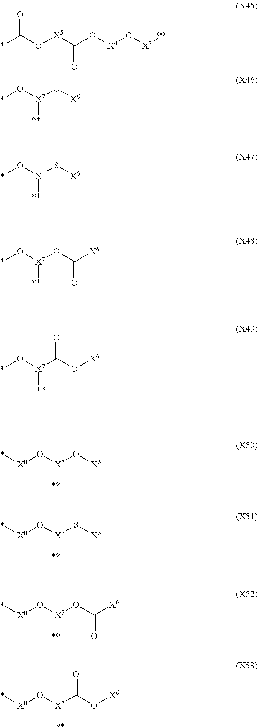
*C(O[X5]C(O[X4]O[X3][**])=O)=O.*O[X7](O[X6])[**].*O[X4](S[X6])[**].*O[X7](OC(=O)[X6])[**].*O[X7](C(O[X6])=O)[**].[X8](O[X7](O[X6])[**])*.[X8](O[X7](OC(=O)[X6])[**])*.[X8](O[X7](C(O[X6])=O)[**])*.[X8](O[X7](S[X6])[**])*
